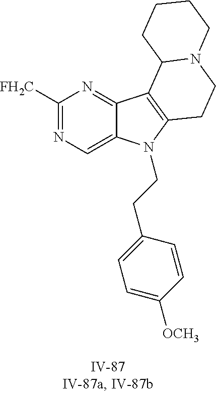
C1([FH2C])=NC=C2C(=N1)C1=C(N2CCC2=CC=C([OCH3])C=C2)CCN2C1CCCC2
